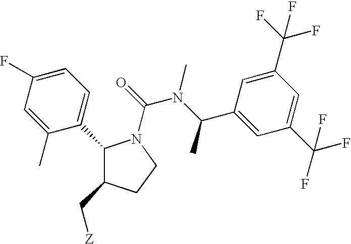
C1(C2=CC=C(F)C=C2C)C(C[Z])CCN1C(=O)N(C(C1=CC(C(F)(F)F)=CC(C(F)(F)F)=C1)C)C
